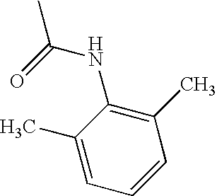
CC(=O)NC1=C(C)C=CC=C1C
